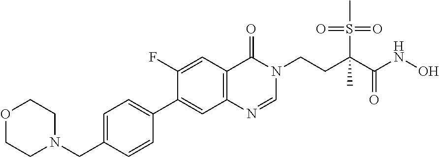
O1CCN(CC2=CC=C(C3=CC4=C(C=C3F)C(=O)N(CCC(C(NO)=O)(S(=O)(=O)C)C)C=N4)C=C2)CC1
